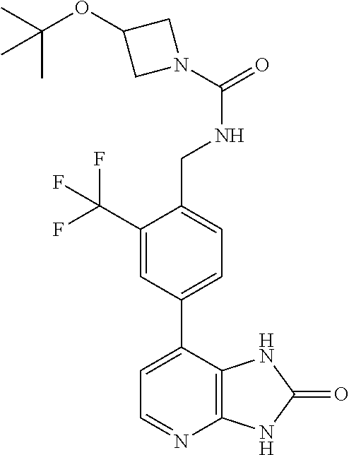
C1=C(C2=CC=C(CNC(N3CC(OC(C)(C)C)C3)=O)C(C(F)(F)F)=C2)C2=C(N=C1)NC(=O)N2
